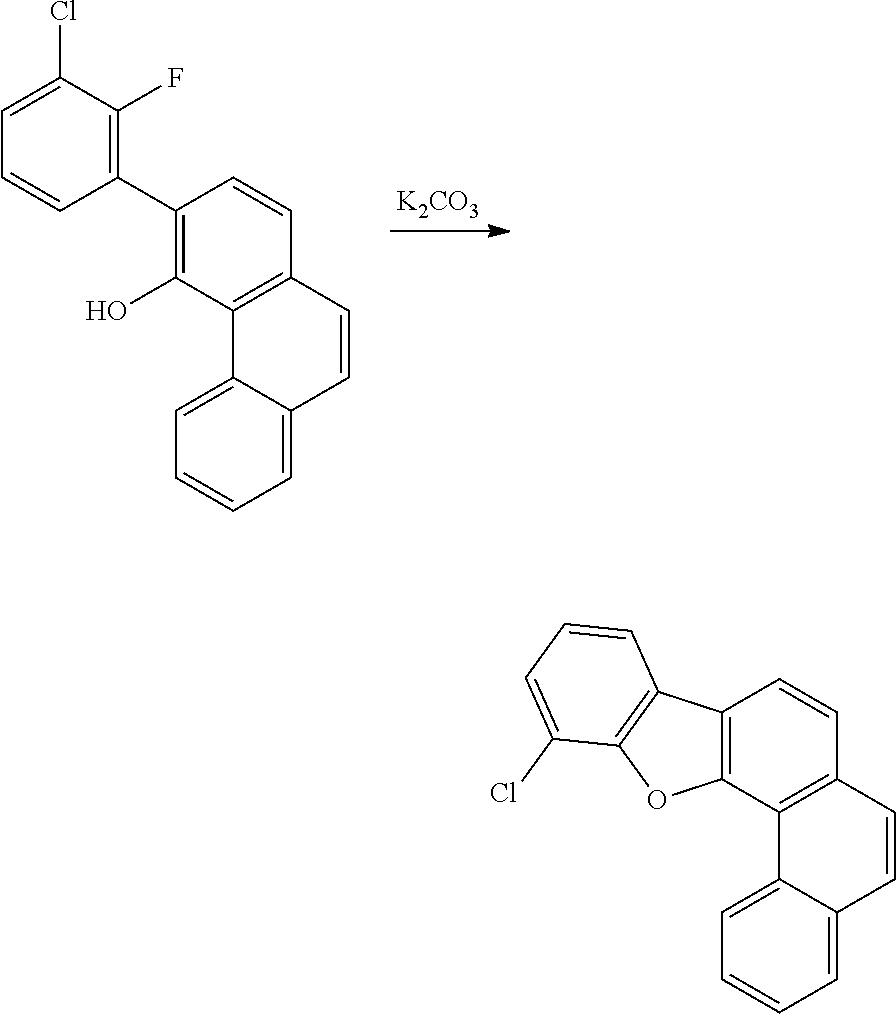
C1(C2=C(F)C(Cl)=CC=C2)=C(O)C2=C(C=C1)C=CC1=CC=CC=C21.[K2CO3].C12=C(C3=C(C=C1)C=CC1=CC=CC=C31)OC1=C2C=CC=C1Cl
